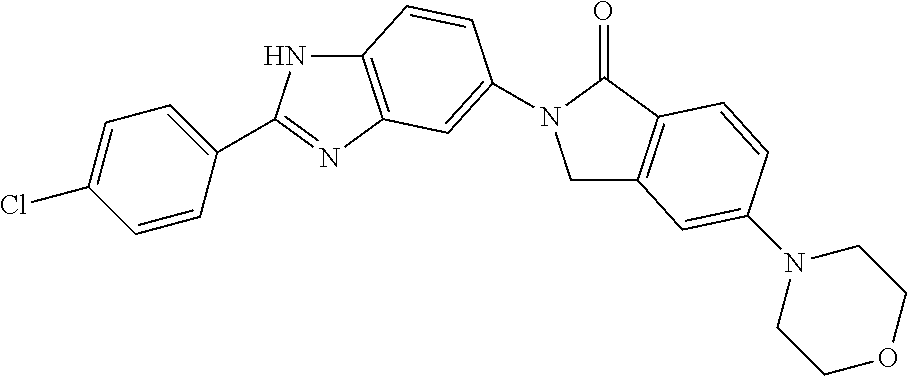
C1C2=C(C(=O)N1C1=CC3=C(NC(C4=CC=C(Cl)C=C4)=N3)C=C1)C=CC(N1CCOCC1)=C2
